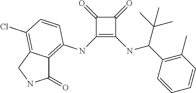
C1(NC2=C3C(=C(Cl)C=C2)CNC3=O)=C(NC(C2=C(C)C=CC=C2)C(C)(C)C)C(=O)C1=O
